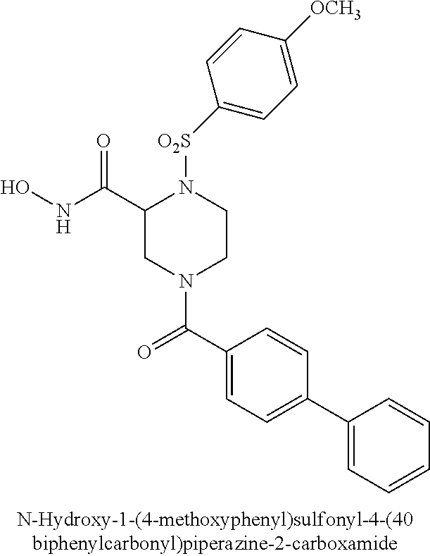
C1(C2=CC=C(C(=O)N3CCN([O2S]C4=CC=C([OCH3])C=C4)C(C(NO)=O)C3)C=C2)=CC=CC=C1
